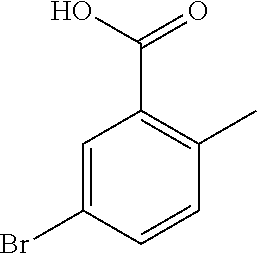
C1=C(Br)C=CC(C)=C1C(O)=O
